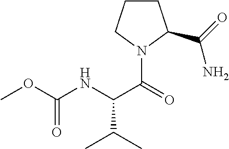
C1CCN(C(=O)C(NC(OC)=O)C(C)C)C1C(=O)N
